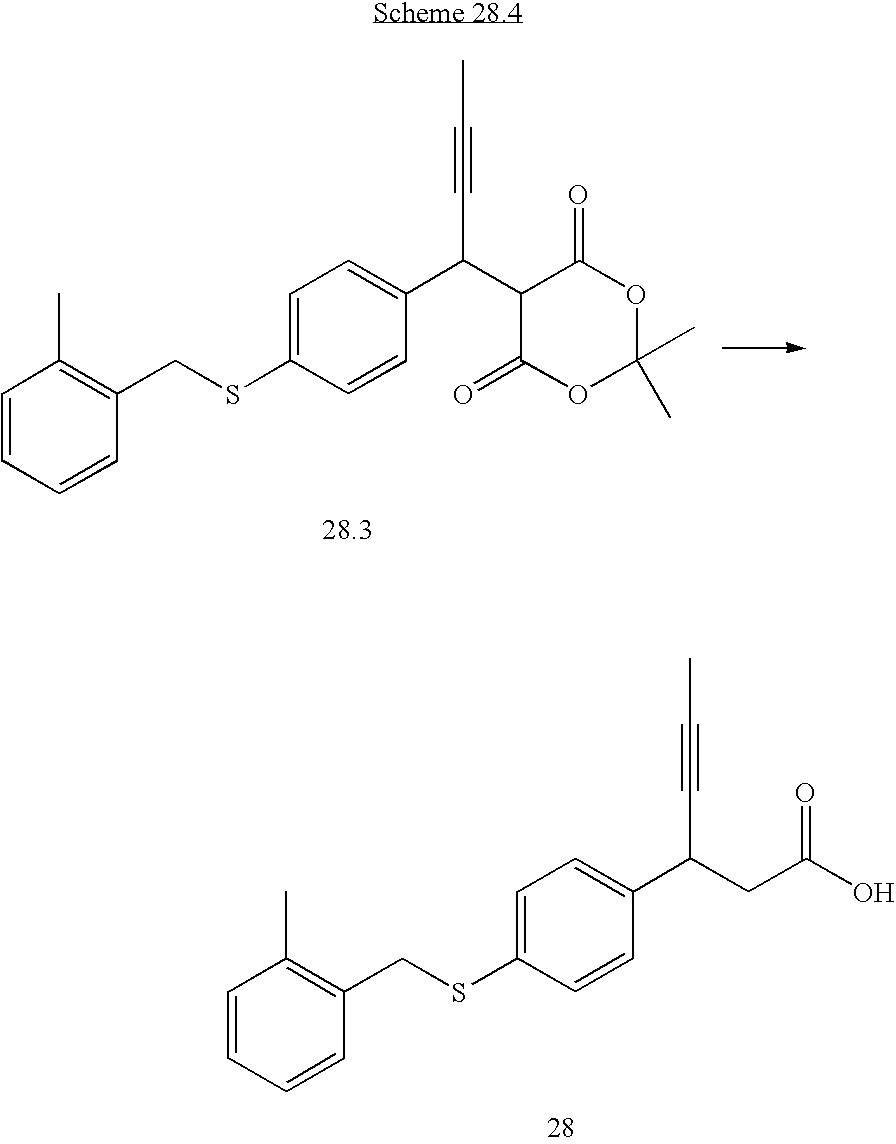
C1=CC=CC(CSC2=CC=C(C(C3C(=O)OC(C)(C)OC3=O)C#CC)C=C2)=C1C.C1=CC=CC(CSC2=CC=C(C(CC(O)=O)C#CC)C=C2)=C1C
